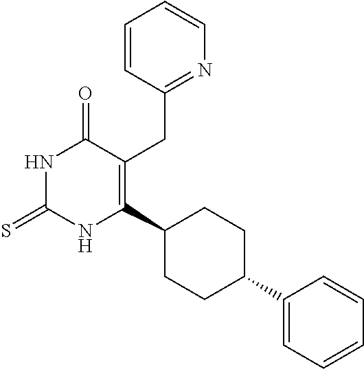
C1=CC(CC2=C(C3CCC(C4=CC=CC=C4)CC3)NC(=S)NC2=O)=NC=C1
